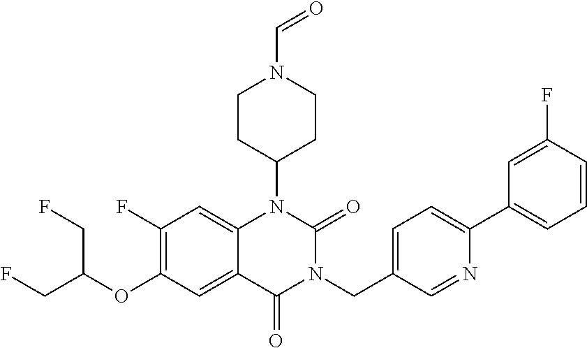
C1(F)=C(OC(CF)CF)C=C2C(=C1)N(C1CCN(C=O)CC1)C(=O)N(CC1=CC=C(C3=CC=CC(F)=C3)N=C1)C2=O
